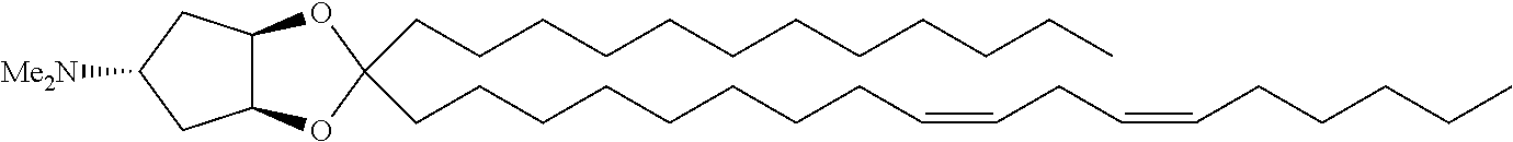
C(CCCCCCCC=CCC=CCCCCC)C1(CCCCCCCCCCCC)OC2C(O1)CC([Me2N])C2
